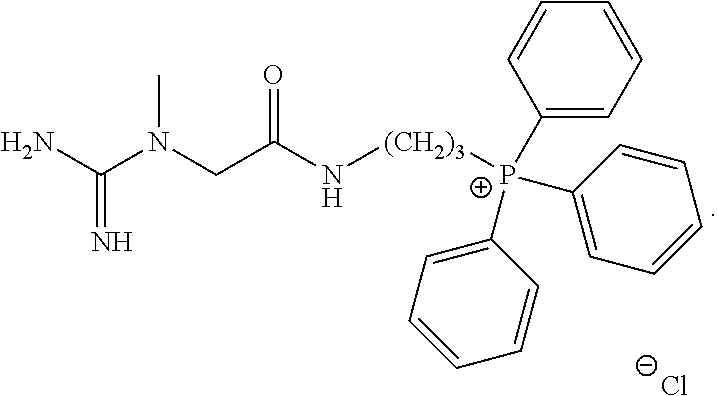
NC(N(CC(N[(CH2)3][P+](C1=CC=CC=C1)(C1=CC=CC=C1)C1=CC=CC=C1)=O)C)=N.[Cl-]
